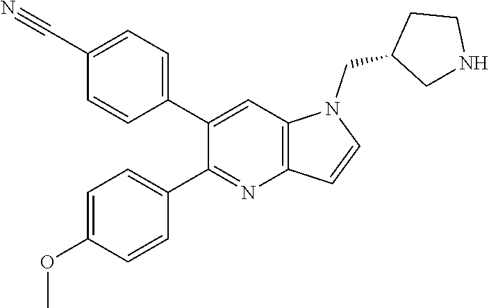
C1(C2=CC=C(C#N)C=C2)=CC2=C(N=C1C1=CC=C(OC)C=C1)C=CN2CC1CNCC1
